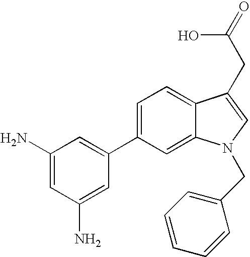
C1(C2=CC(N)=CC(N)=C2)=CC=C2C(=C1)N(CC1=CC=CC=C1)C=C2CC(=O)O
